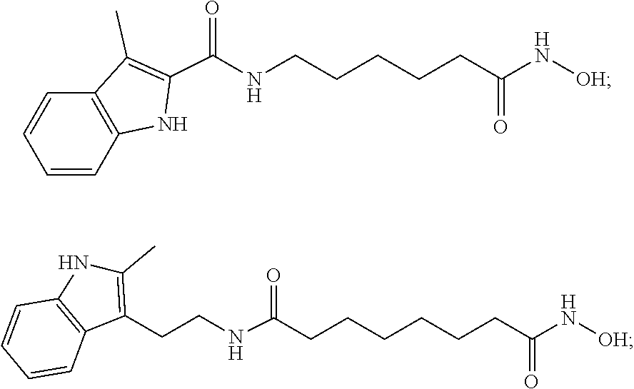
C12=C(NC(C(=O)NCCCCCC(=O)N[OH])=C1C)C=CC=C2.N(C(=O)CCCCCCC(=O)N[OH])CCC1=C(C)NC2=C1C=CC=C2
